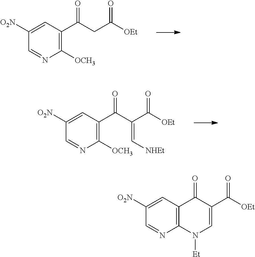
C1([OCH3])=C(C(CC([OEt])=O)=O)C=C([O2N])C=N1.C1([OCH3])=C(C(C(C([OEt])=O)=C[NHEt])=O)C=C([O2N])C=N1.C12=C(C=C([O2N])C=N1)C(=O)C(C([OEt])=O)=CN2[Et]
